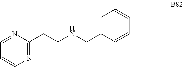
C1(CC(NCC2=CC=CC=C2)C)=NC=CC=N1
